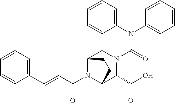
C1=CC=CC=C1C=CC(N1C2C(C(O)=O)N(C(N(C3=CC=CC=C3)C3=CC=CC=C3)=O)CC1CC2)=O
